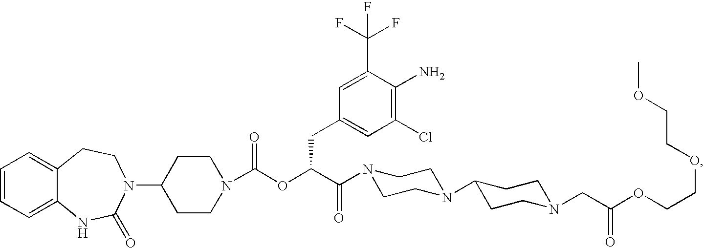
C1=CC=C2C(=C1)CCN(C1CCN(C(OC(C(=O)N3CCN(C4CCN(CC(OCCOCCOC)=O)CC4)CC3)CC3=CC(Cl)=C(N)C(C(F)(F)F)=C3)=O)CC1)C(=O)N2
